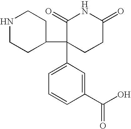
N1CCC(C2(C3=CC=CC(C(O)=O)=C3)CCC(=O)NC2=O)CC1
